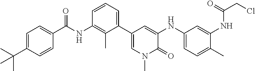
C1=C(C(C)(C)C)C=CC(C(NC2=C(C)C(C3=CN(C)C(=O)C(NC4=CC=C(C)C(NC(CCl)=O)=C4)=C3)=CC=C2)=O)=C1
